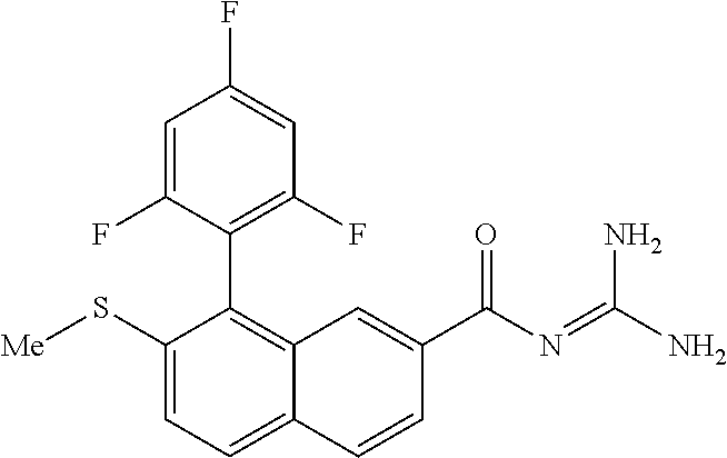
C1(S[Me])=CC=C2C(=C1C1=C(F)C=C(F)C=C1F)C=C(C(N=C(N)N)=O)C=C2
